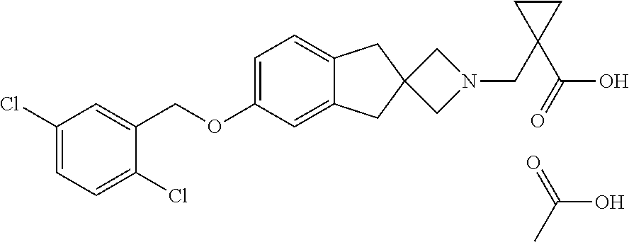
C1(Cl)=CC=C(Cl)C(COC2=CC=C3C(=C2)CC2(C3)CN(CC3(C(O)=O)CC3)C2)=C1.C(O)(C)=O
